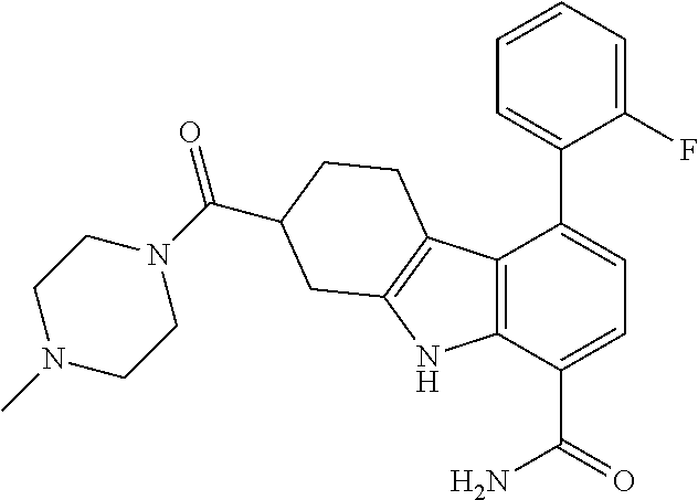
C1CC(C(N2CCN(C)CC2)=O)CC2=C1C1=C(N2)C(C(=O)N)=CC=C1C1=CC=CC=C1F
